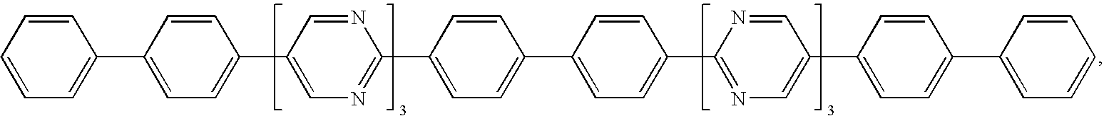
C1=CC=CC=C1C1=CC=C(C2=CN=C(C3=CC=C(C4=CC=C(C5=NC=C(C6=CC=C(C7=CC=CC=C7)C=C6)C=N5)C=C4)C=C3)N=C2)C=C1
